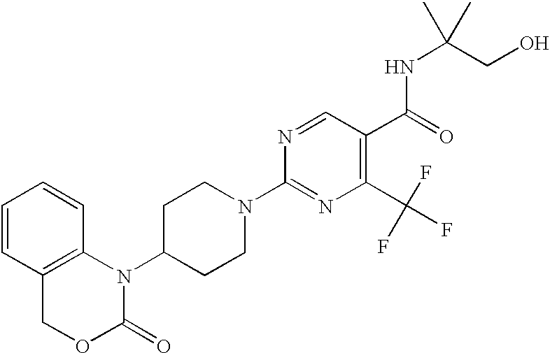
C1=CC2=C(C=C1)N(C1CCN(C3=NC(C(F)(F)F)=C(C(NC(CO)(C)C)=O)C=N3)CC1)C(=O)OC2
